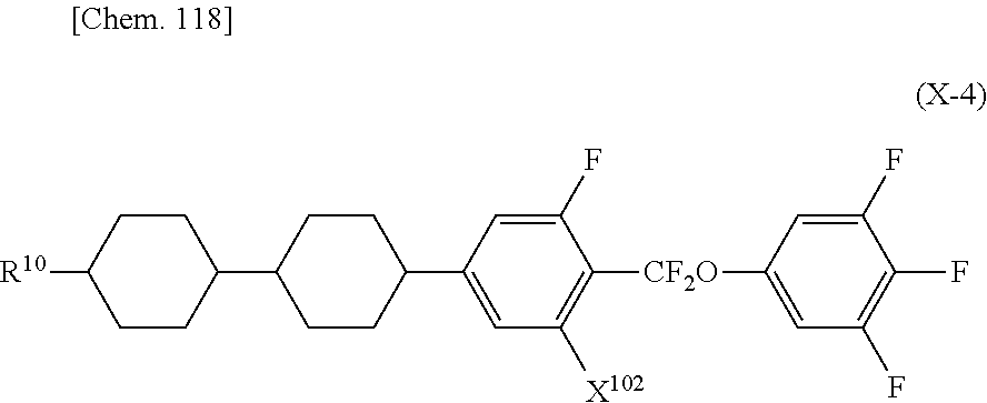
C1([CF2O]C2=CC(F)=C(F)C(F)=C2)=C([X102])C=C(C2CCC(C3CCC([R10])CC3)CC2)C=C1F
